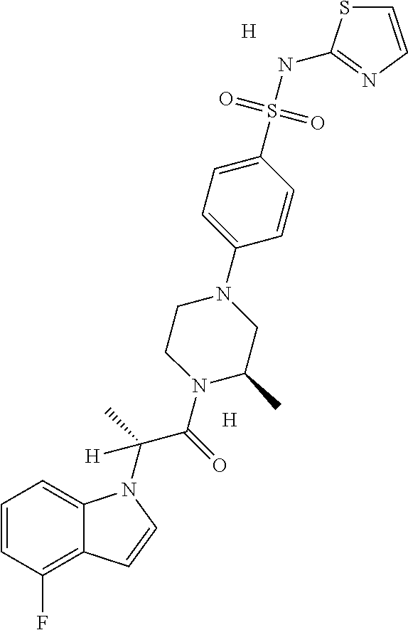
[H].[H].C1=CC(F)=C2C(=C1)N(C(C(N1C(C)CN(C3=CC=C(S(NC4=NC=CS4)(=O)=O)C=C3)CC1)=O)(C)[H])C=C2
